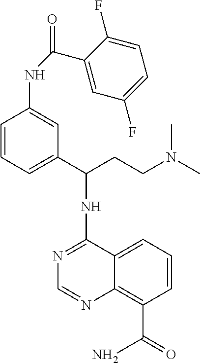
N1=C(NC(C2=CC=CC(NC(C3=CC(F)=CC=C3F)=O)=C2)CCN(C)C)C2=CC=CC(C(=O)N)=C2N=C1
